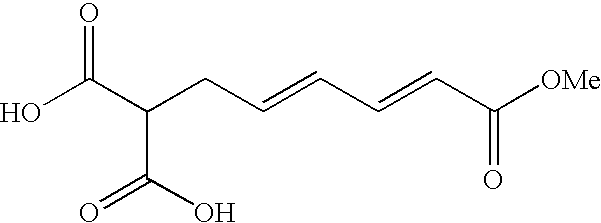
C(O)(C(C(O)=O)CC=CC=CC([OMe])=O)=O
